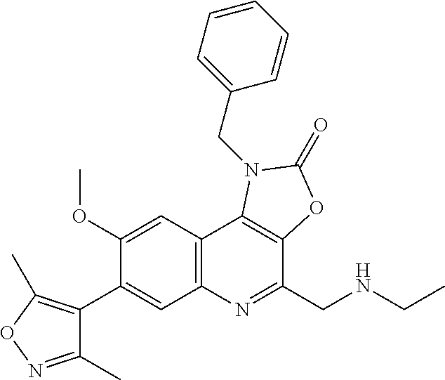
C1(OC)=CC2=C(C=C1C1=C(C)ON=C1C)N=C(CNCC)C1=C2N(CC2=CC=CC=C2)C(=O)O1
